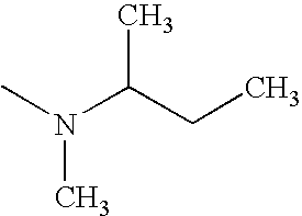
CN(C(CC)C)C
